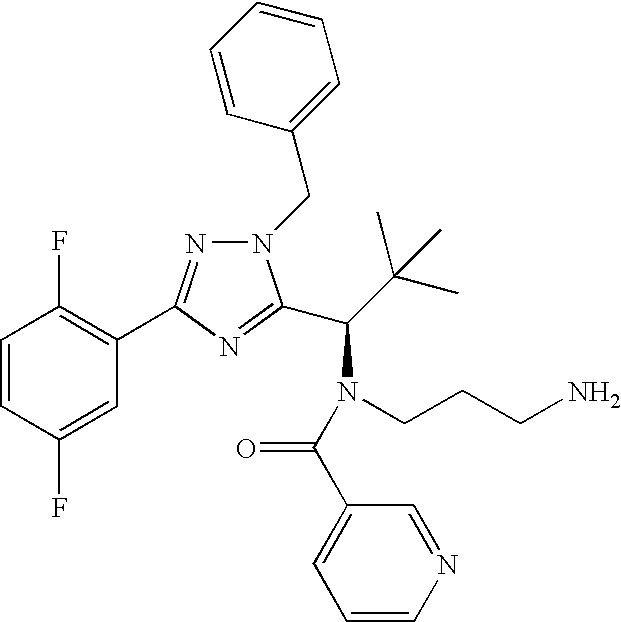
C1=CC(F)=CC(C2=NN(CC3=CC=CC=C3)C(C(N(CCCN)C(C3=CC=CN=C3)=O)C(C)(C)C)=N2)=C1F
